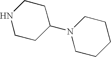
N1CCC(N2CCCCC2)CC1
